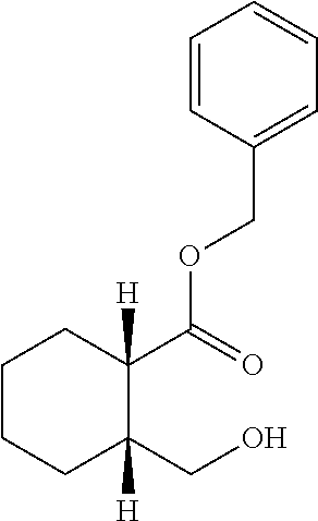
C1=CC(COC(C2([H])CCCCC2([H])CO)=O)=CC=C1
